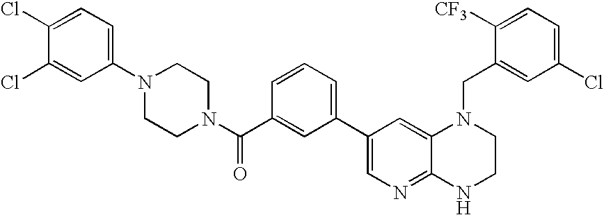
C1(C2=CC=CC(C(N3CCN(C4=CC=C(Cl)C(Cl)=C4)CC3)=O)=C2)=CN=C2C(=C1)N(CC1=CC(Cl)=CC=C1[CF3])CCN2
